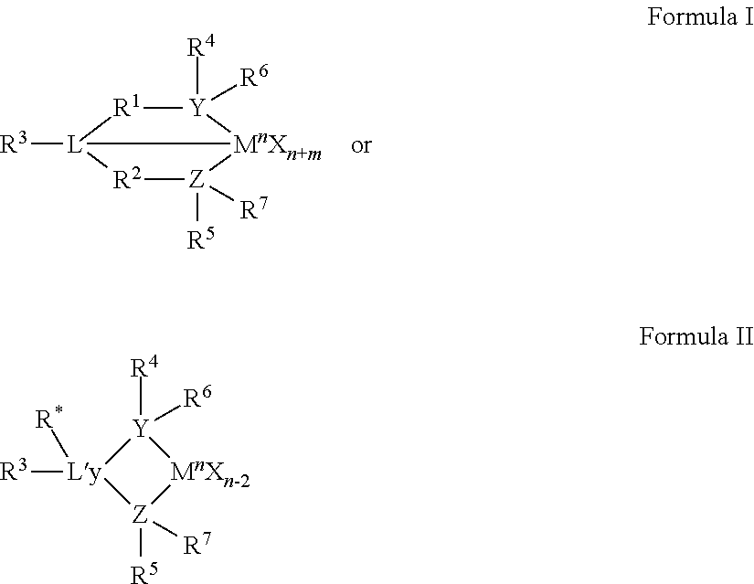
[R1]1[L]2([R3])[R2][Z]([R7])([R5])[MnXn+m]2[Y]1([R4])[R6].[Y]1([R4])([R6])[Ly]([R*])([R3])[Z]([R5])([R7])[MnXn-2]1
